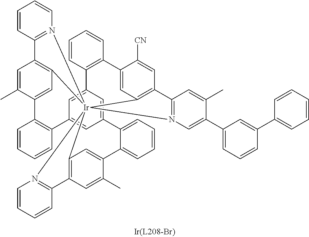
C1=CC2=C(C=C1)C1=CC3=C(C=C1[CN])C1=N(C=C(C4=CC=CC(C5=CC=CC=C5)=C4)C(C)=C1)[Ir]3145C3=C(C=C(C)C(=C3)C3=CC=CC=C3C3=CC2=CC(=C3)C2=C(C=CC=C2)C2=CC1=C(C=C2C)C1=N4C=CC=C1)C1=N5C=CC=C1
